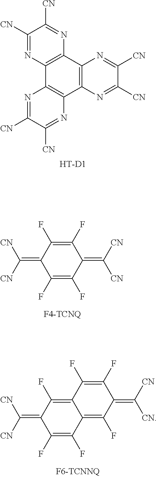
C1([CN])=NC2=C(N=C1[CN])C1=C(C3=C2N=C([CN])C([CN])=N3)N=C([CN])C([CN])=N1.[HT-D1].C1(=C([CN])[CN])C(F)=C(F)C(=C([CN])[CN])C(F)=C1F.C1(=C([CN])[CN])C(F)=C(F)C2=C(F)C(=C([CN])[CN])C(F)=C(F)C2=C1F
